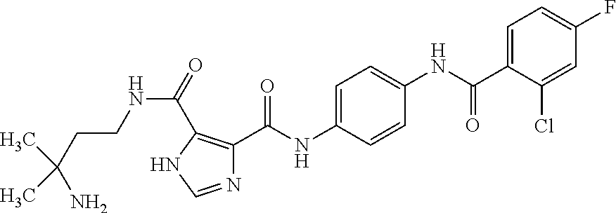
O=C(C1=C(C(NC2=CC=C(NC(=O)C3=CC=C(F)C=C3Cl)C=C2)=O)N=CN1)NCCC(N)(C)C
